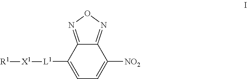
C1([L1][X1][R1])=CC=C([NO2])C2=NON=C12
